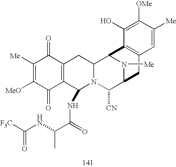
C1([Me])=C([MeO])C(=O)C2=C(C1=O)CC1N(C2NC(C(NC([F3C])=O)C)=O)C([CN])C2N([Me])C1C1=C(C2)C=C([Me])C([OMe])=C1O
